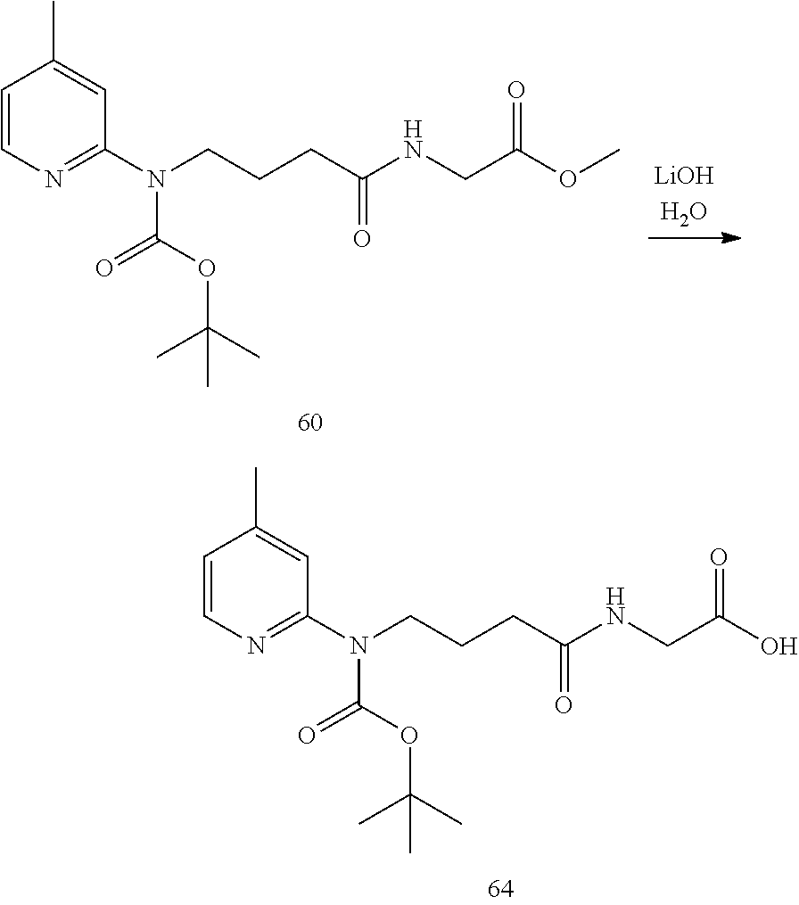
CC1=CC(N(CCCC(NCC(O)=O)=O)C(OC(C)(C)C)=O)=NC=C1.CC1=CC(N(CCCC(NCC(OC)=O)=O)C(OC(C)(C)C)=O)=NC=C1
